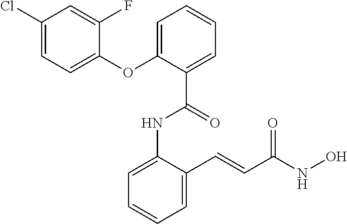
C1=C(NC(C2=CC=CC=C2OC2=CC=C(Cl)C=C2F)=O)C(C=CC(NO)=O)=CC=C1
